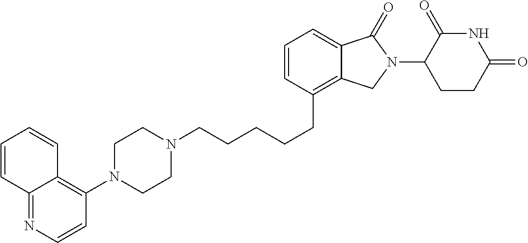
C1N(CCCCCC2=C3C(=CC=C2)C(=O)N(C2C(=O)NC(=O)CC2)C3)CCN(C2=C3C(=NC=C2)C=CC=C3)C1
